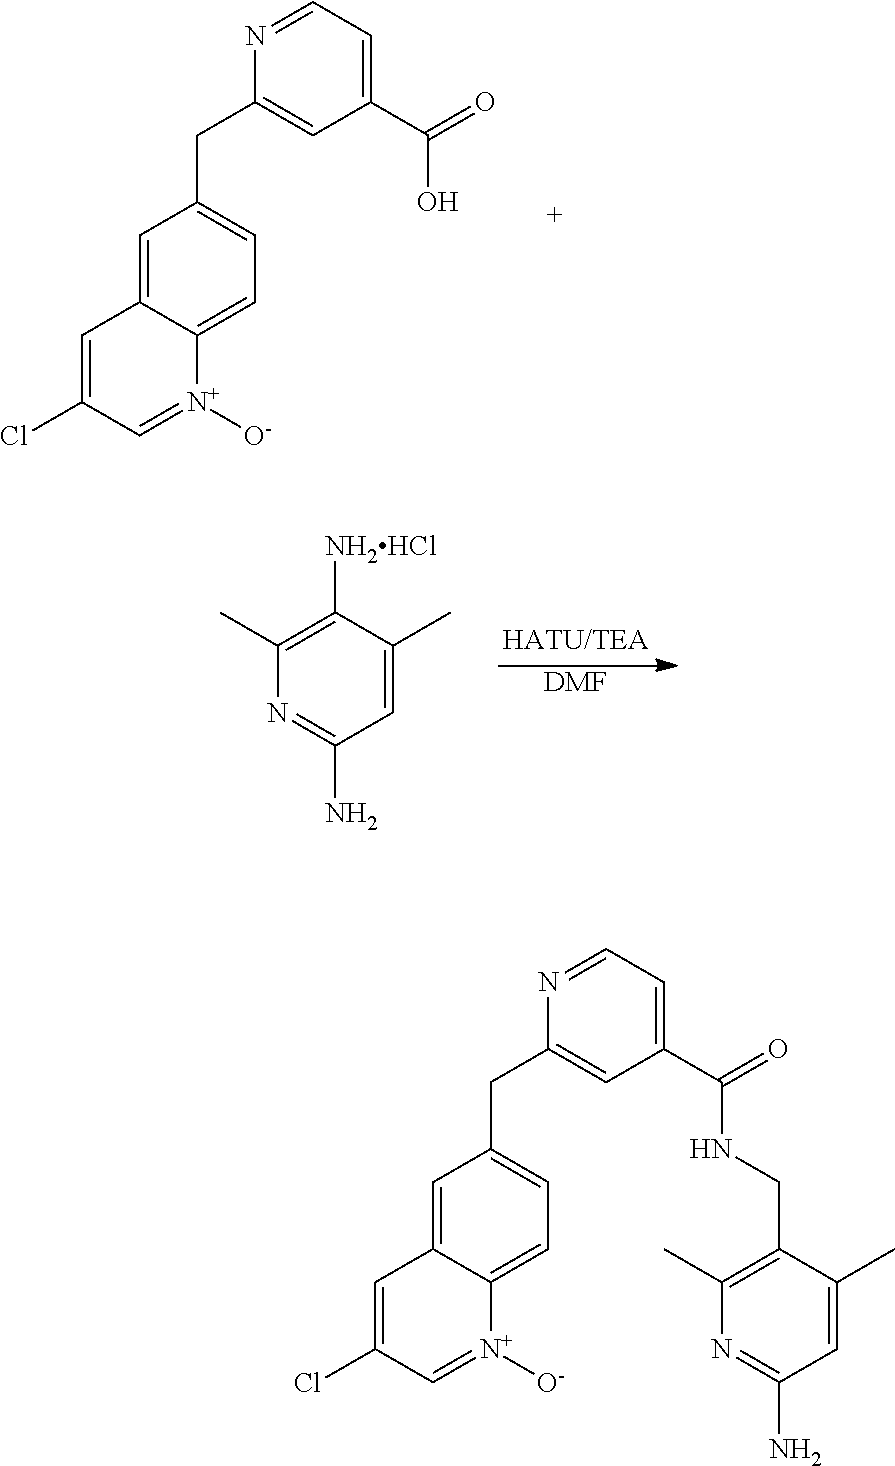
C1(CC2=CC=C3C(=C2)C=C(Cl)C=[N+]3[O-])=CC(C(O)=O)=CC=N1.[DMF].C1(C)=C([NH2HCl])C(C)=CC(N)=N1.C1(CC2=CC=C3C(=C2)C=C(Cl)C=[N+]3[O-])=CC(C(NCC2=C(C)N=C(N)C=C2C)=O)=CC=N1
